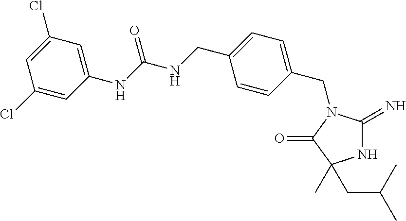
N1C(=N)N(CC2=CC=C(CNC(NC3=CC(Cl)=CC(Cl)=C3)=O)C=C2)C(=O)C1(C)CC(C)C
